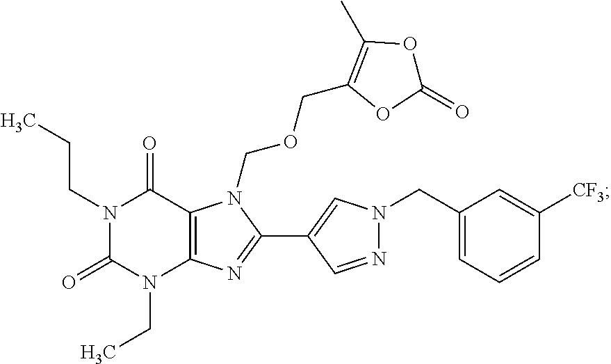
C12=C(N=C(C3=CN(CC4=CC=CC([CF3])=C4)N=C3)N1COCC1=C(C)OC(=O)O1)N(CC)C(=O)N(CCC)C2=O
